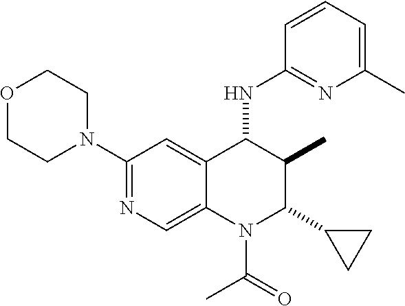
O1CCN(C2=NC=C3C(=C2)C(NC2=NC(C)=CC=C2)C(C)C(C2CC2)N3C(=O)C)CC1
